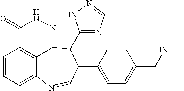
C1=CC=C2C3=C1C(=O)NN=C3C(C1=NC=NN1)C(C1=CC=C(CNC)C=C1)C=N2
